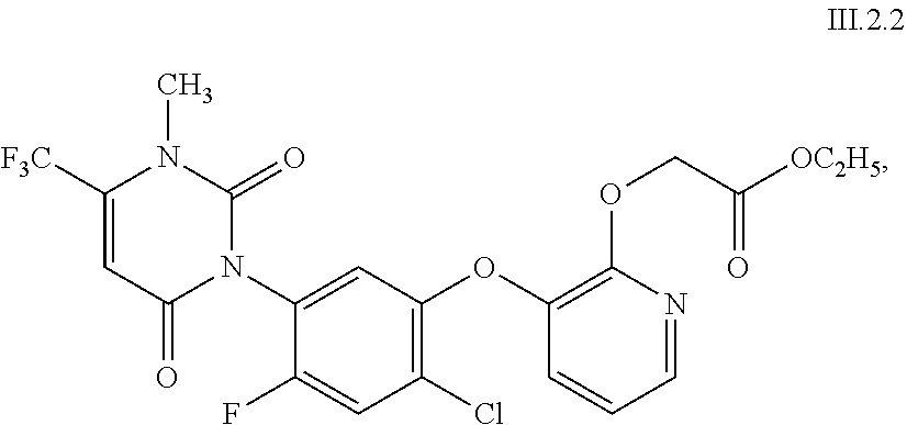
C1(Cl)=C(OC2=C(OCC([OC2H5])=O)N=CC=C2)C=C(N2C(=O)C=C([F3C])N(C)C2=O)C(F)=C1
